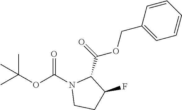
O(C(=O)N1CCC(F)C1C(OCC1=CC=CC=C1)=O)C(C)(C)C
